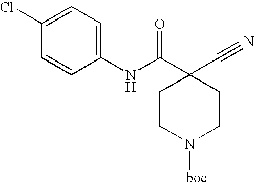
C1=C(Cl)C=CC(NC(C2(C#N)CCN([boc])CC2)=O)=C1
